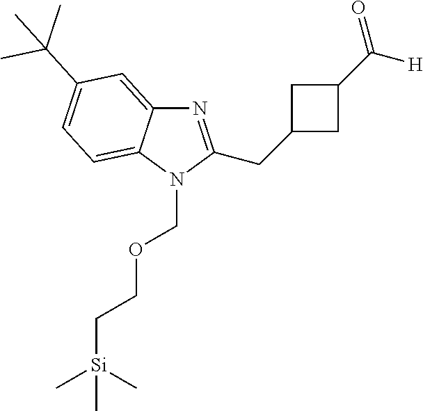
N1=C(CC2CC(C([H])=O)C2)N(COCC[Si](C)(C)C)C2=CC=C(C(C)(C)C)C=C12
